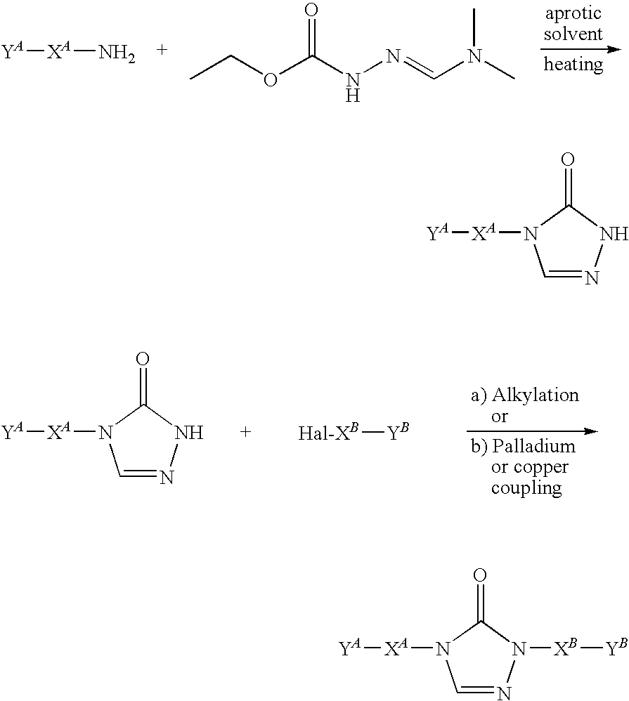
[YA][XA]N.O=C(NN=CN(C)C)OCC.C1=NNC(=O)N1[XA][YA].[YB][Hal-XB].C1=NNC(=O)N1[XA][YA].C1=NN([XB][YB])C(=O)N1[XA][YA]
